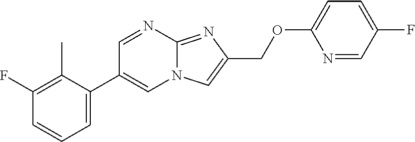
C1=C(C2=CN3C(=NC(COC4=CC=C(F)C=N4)=C3)N=C2)C(C)=C(F)C=C1
